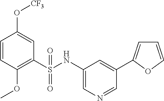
C1(S(NC2=CN=CC(C3=CC=CO3)=C2)(=O)=O)=C(OC)C=CC(O[CF3])=C1
